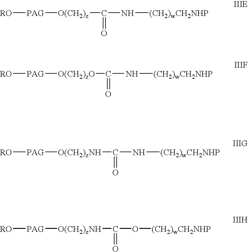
[RO][PAG][O(CH2)z]C(N[(CH2)wCH2NHP])=O.[RO][PAG][O(CH2)zO]C(N[(CH2)wCH2NHP])=O.[RO][PAG][O(CH2)zNH]C(N[(CH2)wCH2NHP])=O.[RO][PAG][O(CH2)zNH]C(O[(CH2)wCH2NHP])=O
